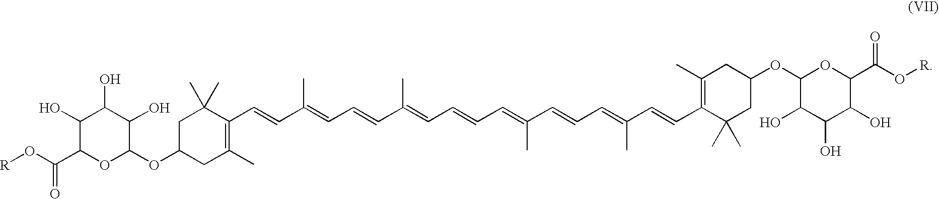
C1C(OC2C(O)C(O)C(O)C(C(=O)O[R])O2)CC(C)=C(C=CC(=CC=CC(C)=CC=CC=C(C=CC=C(C=CC2=C(C)CC(OC3C(O)C(O)C(O)C(C(=O)O[R])O3)CC2(C)C)C)C)C)C1(C)C
